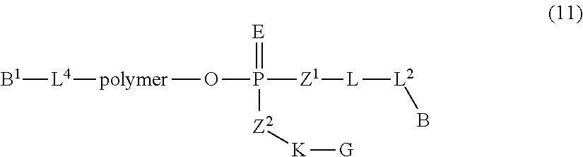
[L4]([polymer]OP([Z2][K][G])(=[E])[Z1][L][L2]B)[B1]
